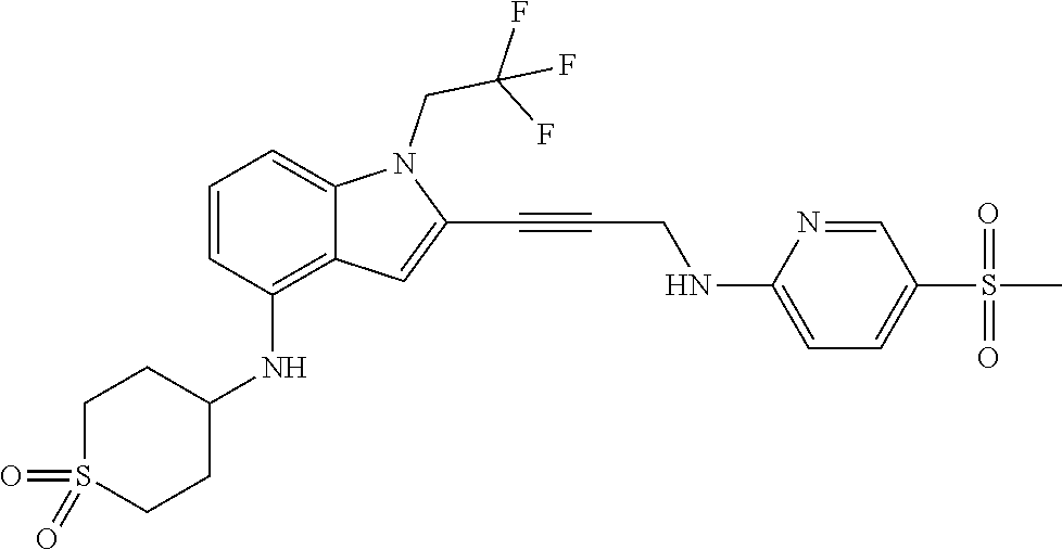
C1=C(NCC#CC2=CC3=C(NC4CCS(=O)(=O)CC4)C=CC=C3N2CC(F)(F)F)N=CC(S(C)(=O)=O)=C1
